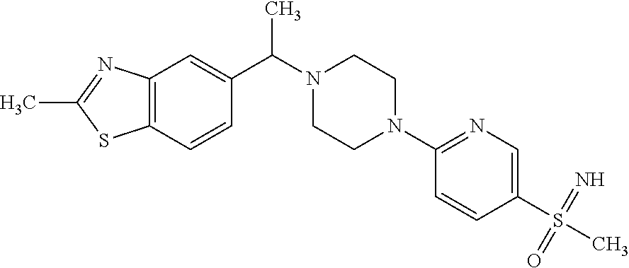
C12=C(C=C(C(C)N3CCN(C4=NC=C(S(=O)(C)=N)C=C4)CC3)C=C1)N=C(C)S2
